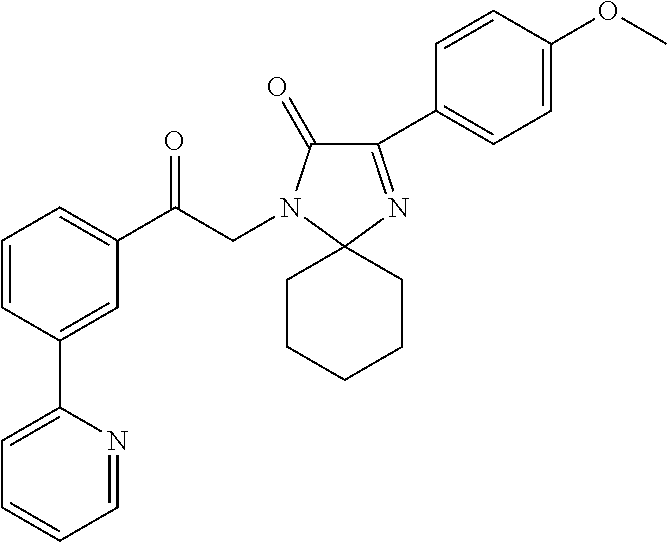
C1=CC(C2=CC=CC=N2)=CC(C(CN2C(=O)C(C3=CC=C(OC)C=C3)=NC23CCCCC3)=O)=C1
